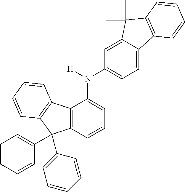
C12=C(C=CC=C1N([H])C1=CC=C3C(=C1)C(C)(C)C1=C3C=CC=C1)C(C1=CC=CC=C1)(C1=CC=CC=C1)C1=C2C=CC=C1
